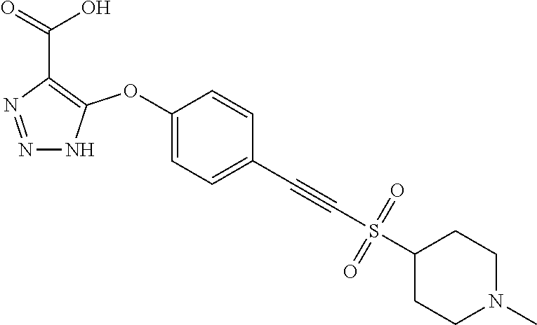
C1(OC2=C(C(=O)O)N=NN2)=CC=C(C#CS(C2CCN(C)CC2)(=O)=O)C=C1
